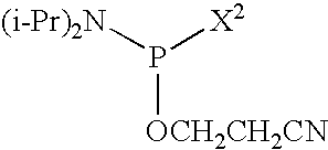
[(i-Pr)2N]P([X2])[OCH2CH2CN]
